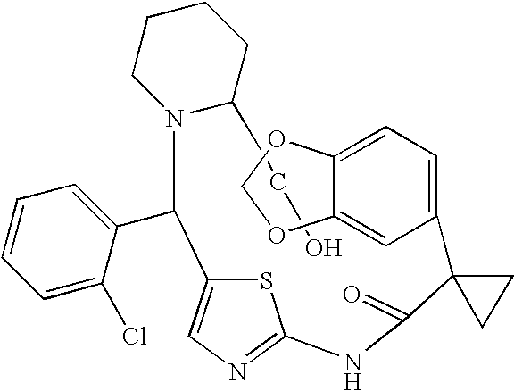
C1(CO)N(C(C2=CC=CC=C2Cl)C2=CN=C(NC(C3(C4=CC=C5C(=C4)OCO5)CC3)=O)S2)CCCC1
